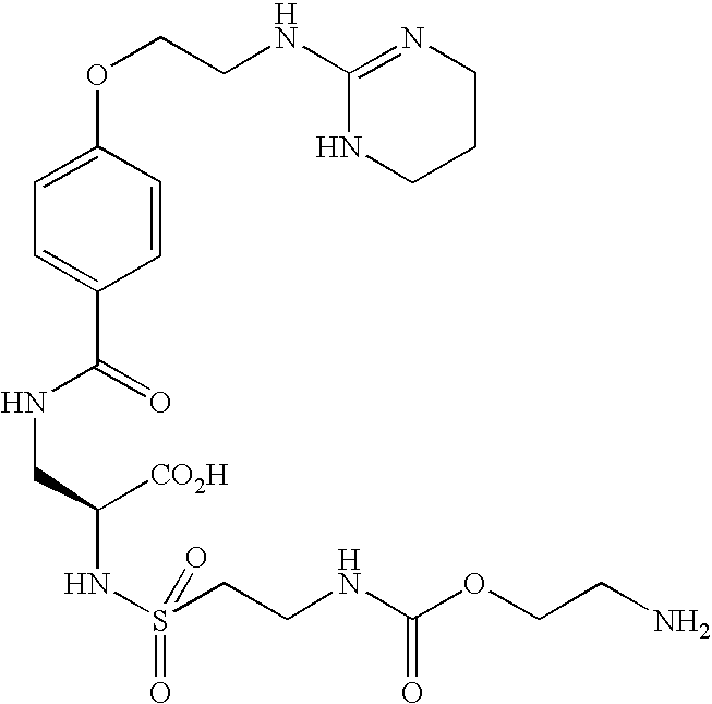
C1=C(OCCNC2=NCCCN2)C=CC(C(=O)NCC(NS(CCNC(OCCN)=O)(=O)=O)[CO2H])=C1
